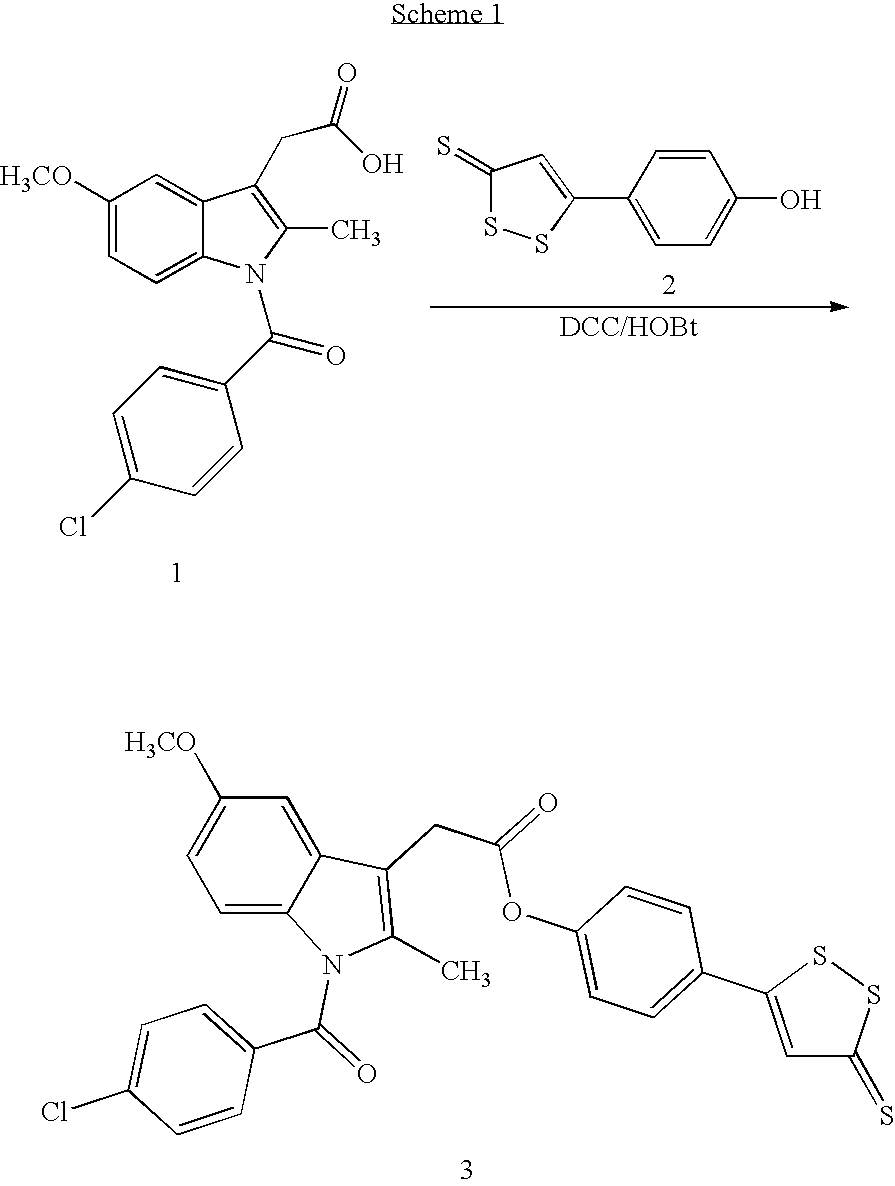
C1=C2C(=CC([H3CO])=C1)C(CC(OC1=CC=C(C3=CC(=S)SS3)C=C1)=O)=C(C)N2C(C1=CC=C(Cl)C=C1)=O.C1([H3CO])=CC=C2C(=C1)C(CC(O)=O)=C(C)N2C(C1=CC=C(Cl)C=C1)=O.C1=CC(C2=CC(=S)SS2)=CC=C1O
